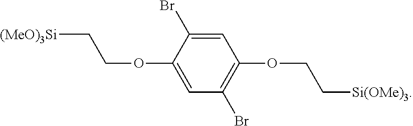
C1=C(Br)C(OCC[(MeO)3Si])=CC(Br)=C1OCC[Si(OMe)3]
